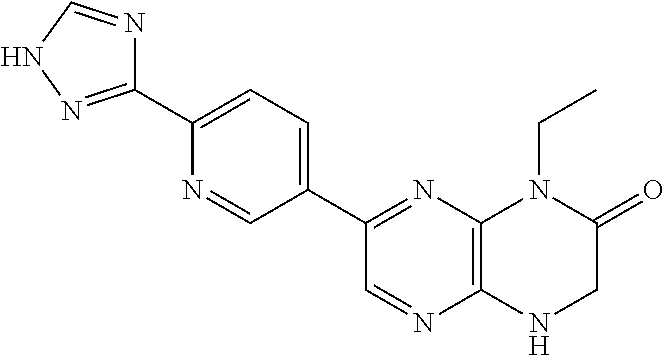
C1(C2=NC3=C(N=C2)NCC(=O)N3CC)=CC=C(C2=NNC=N2)N=C1
